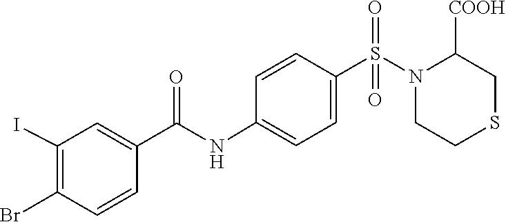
C1([COOH])CSCCN1S(=O)(=O)C1=CC=C(NC(C2=CC(I)=C(Br)C=C2)=O)C=C1
